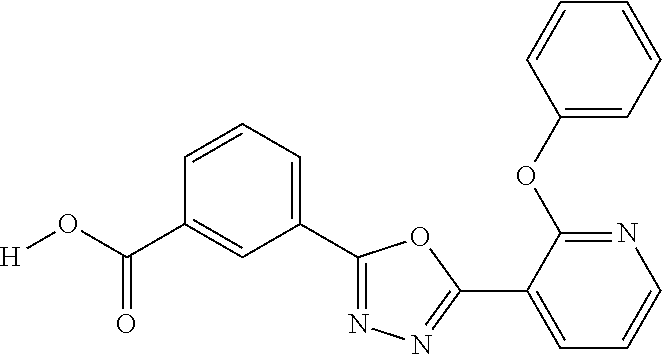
[H]OC(C1=CC(C2=NN=C(C3=CC=CN=C3OC3=CC=CC=C3)O2)=CC=C1)=O
